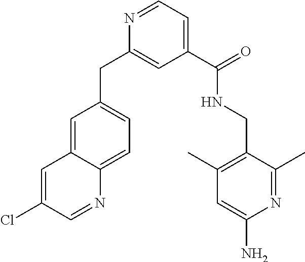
C1=C2C(=CC=C1CC1=CC(C(=O)NCC3=C(C)C=C(N)N=C3C)=CC=N1)N=CC(Cl)=C2
